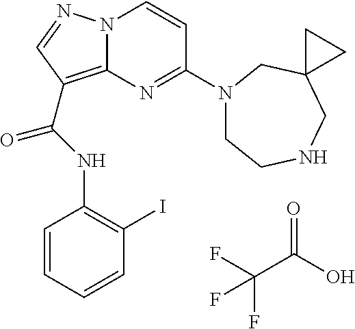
FC(C(O)=O)(F)F.N(C(=O)C1=C2N(N=C1)C=CC(N1CCNCC3(C1)CC3)=N2)C1=C(I)C=CC=C1
